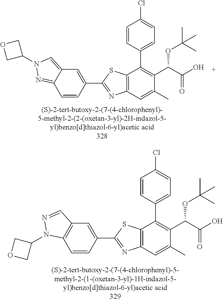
C12=C(C=C(C)C(C(C(O)=O)OC(C)(C)C)=C1C1=CC=C(Cl)C=C1)N=C(C1=CC3=CN(C4COC4)N=C3C=C1)S2.C12=C(C=C(C)C(C(C(O)=O)OC(C)(C)C)=C1C1=CC=C(Cl)C=C1)N=C(C1=CC3=C(C=C1)N(C1COC1)N=C3)S2
